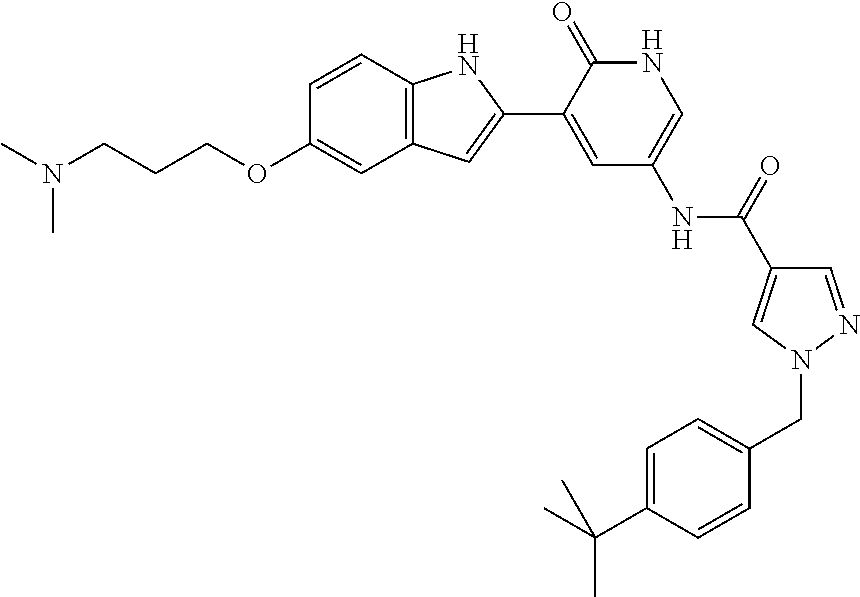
C12=C(C=CC(OCCCN(C)C)=C1)NC(C1=CC(NC(C3=CN(CC4=CC=C(C(C)(C)C)C=C4)N=C3)=O)=CNC1=O)=C2
